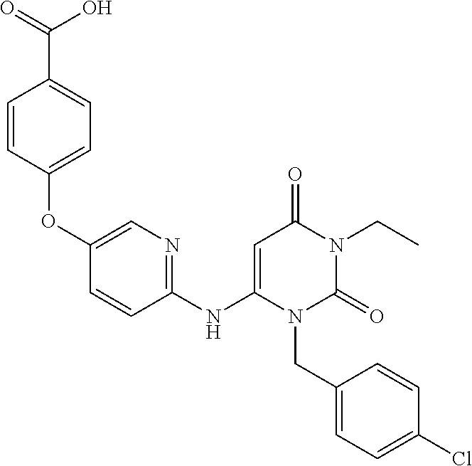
C1(NC2=CC(=O)N(CC)C(=O)N2CC2=CC=C(Cl)C=C2)=NC=C(OC2=CC=C(C(=O)O)C=C2)C=C1
